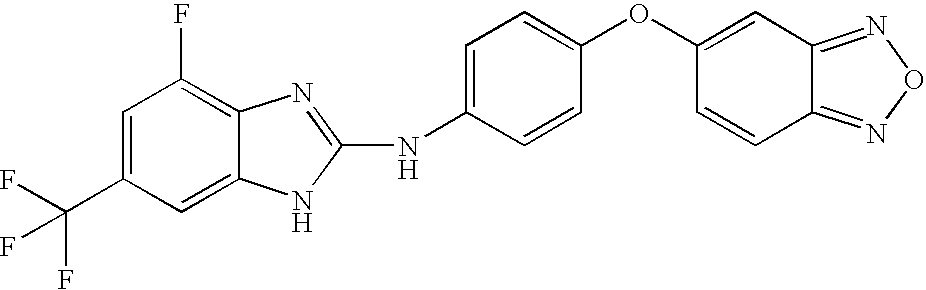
C1=C(C(F)(F)F)C=C2C(=C1F)N=C(NC1=CC=C(OC3=CC4=NON=C4C=C3)C=C1)N2
